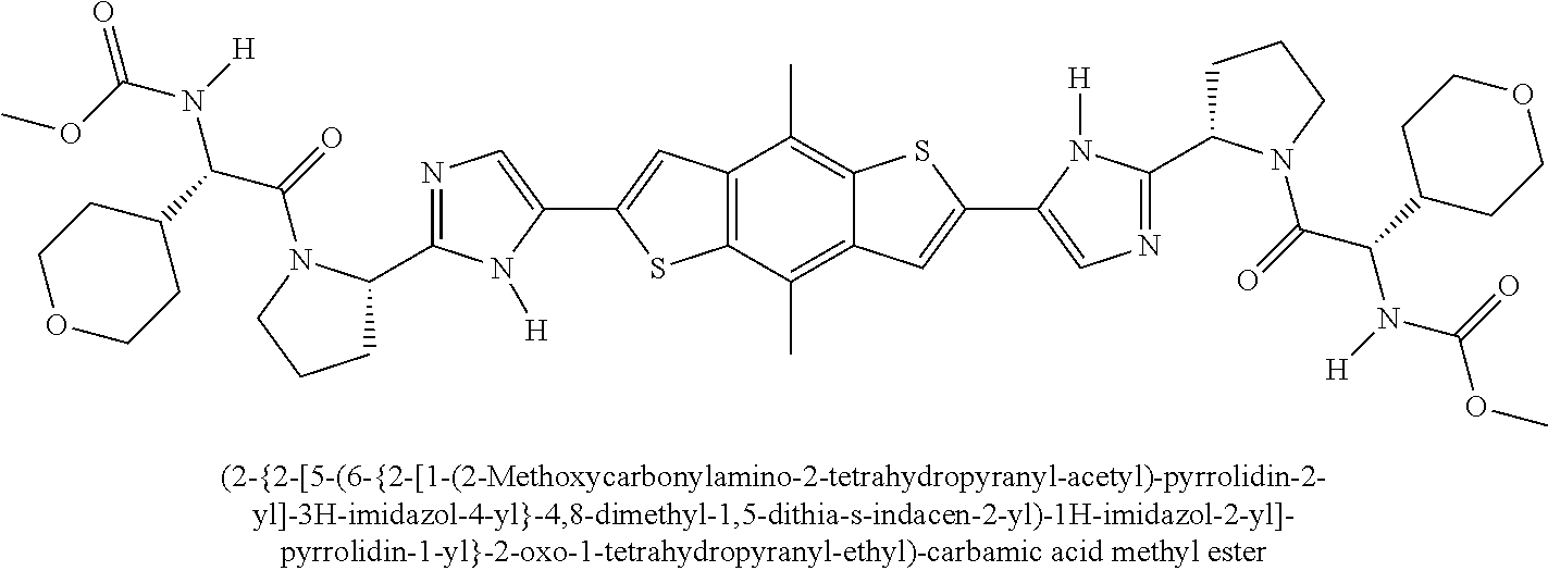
C1C(C2=NC=C(C3=CC4=C(S3)C(C)=C3C(=C4C)SC(C4=CN=C(C5CCCN5C(=O)C(C5CCOCC5)N([H])C(=O)OC)N4[H])=C3)N2[H])N(C(=O)C(C2CCOCC2)N([H])C(OC)=O)CC1
